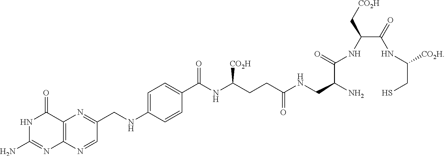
N1C(N)=NC2=C(C1=O)N=C(CNC1=CC=C(C(NC(CCC(NCC(N)C(=O)NC(C[CO2H])C(=O)NC([CO2H])CS)=O)[CO2H])=O)C=C1)C=N2
